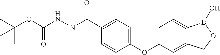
C1=C(C(NNC(OC(C)(C)C)=O)=O)C=CC(OC2=CC=C3C(=C2)COB3O)=C1
